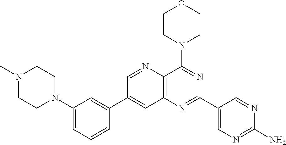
C1=CC(C2=CC3=C(C(N4CCOCC4)=NC(C4=CN=C(N)N=C4)=N3)N=C2)=CC(N2CCN(C)CC2)=C1
